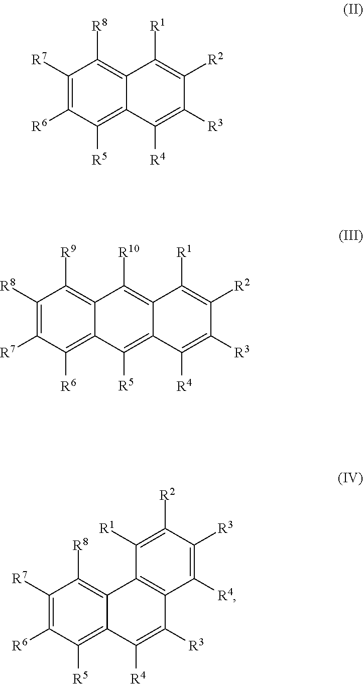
C1([R7])=C([R6])C([R5])=C2C(=C1[R8])C([R1])=C([R2])C([R3])=C2[R4].C12=C([R9])C([R8])=C([R7])C([R6])=C1C([R5])=C1C(=C2[R10])C([R1])=C([R2])C([R3])=C1[R4].C1([R7])=C([R6])C([R5])=C2C(=C1[R8])C1=C(C([R3])=C2[R4])C([R4])=C([R3])C([R2])=C1[R1]
